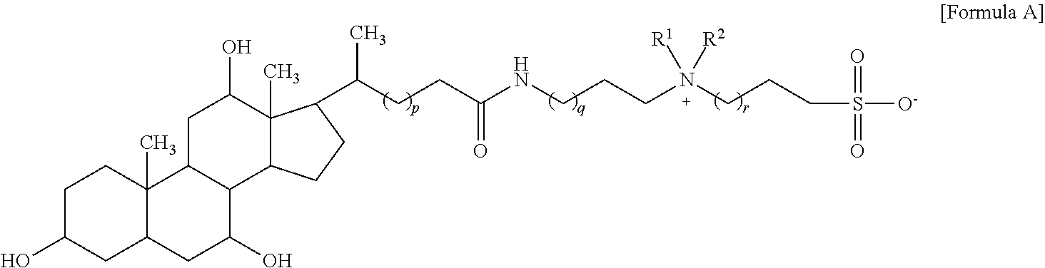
C1C(O)CC2C(C)(C1)C1C(C(O)C2)C2C(C)(C(O)C1)C(C(CCC(NCCCN(CCCS([O-])(=O)=O)([R1])[R2])=O)C)CC2
